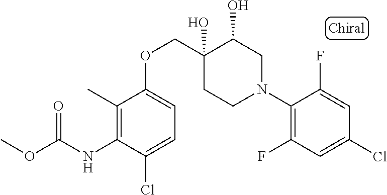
C1(N2CC(O)C(O)(COC3=CC=C(Cl)C(NC(OC)=O)=C3C)CC2)=C(F)C=C(Cl)C=C1F
